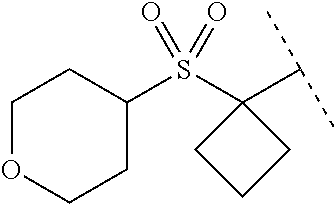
C1(S(C2(C(C)C)CCC2)(=O)=O)CCOCC1
